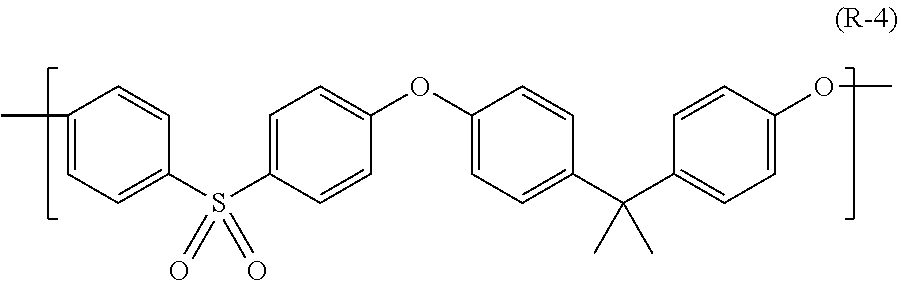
S(C1=CC=C(OC2=CC=C(C(C3=CC=C(OC)C=C3)(C)C)C=C2)C=C1)(C1=CC=C(C)C=C1)(=O)=O
